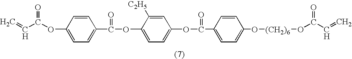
C=CC(OC1=CC=C(C(OC2=CC=C(OC(C3=CC=C(O[(CH2)6]OC(=O)C=C)C=C3)=O)C=C2[C2H5])=O)C=C1)=O
